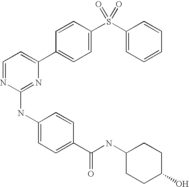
C1=CC(C2=CC=NC(NC3=CC=C(C(=O)NC4CCC(O)CC4)C=C3)=N2)=CC=C1S(C1=CC=CC=C1)(=O)=O
